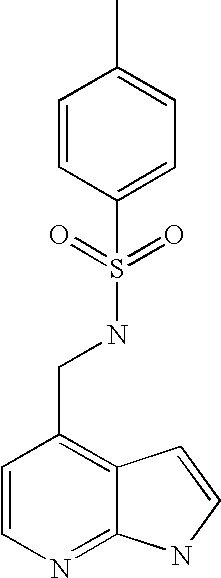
C1=CN=C2C(=C1CNS(C1=CC=C(C)C=C1)(=O)=O)C=CN2
